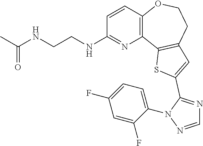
C1(NCCNC(C)=O)=NC2=C(C=C1)OCCC1=C2SC(C2=NC=NN2C2=CC=C(F)C=C2F)=C1
